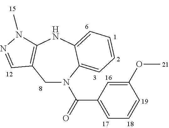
C1(OC)=CC(C(N2CC3=C(NC4=CC=CC=C24)N(C)N=C3)=O)=CC=C1
